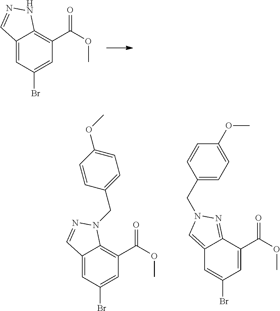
C12=CC(Br)=CC(C(OC)=O)=C1NN=C2.C12=CN(CC3=CC=C(OC)C=C3)N=C1C(C(OC)=O)=CC(Br)=C2.C12=CC(Br)=CC(C(OC)=O)=C1N(CC1=CC=C(OC)C=C1)N=C2
